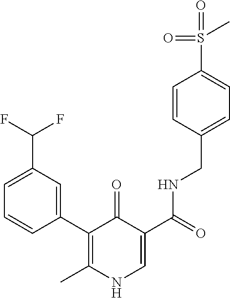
C1(C2=CC(C(F)F)=CC=C2)=C(C)NC=C(C(NCC2=CC=C(S(=O)(=O)C)C=C2)=O)C1=O
